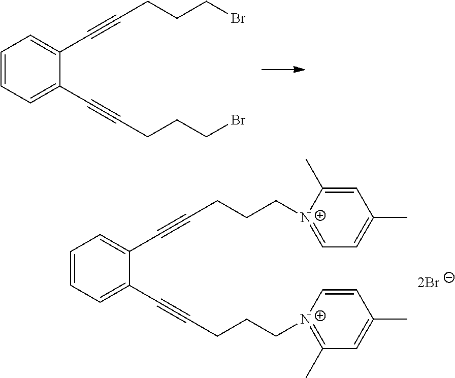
C1=CC=C(C#CCCCBr)C(C#CCCCBr)=C1.C1=CC=C(C#CCCC[N+]2=C(C)C=C(C)C=C2)C(C#CCCC[N+]2=CC=C(C)C=C2C)=C1
